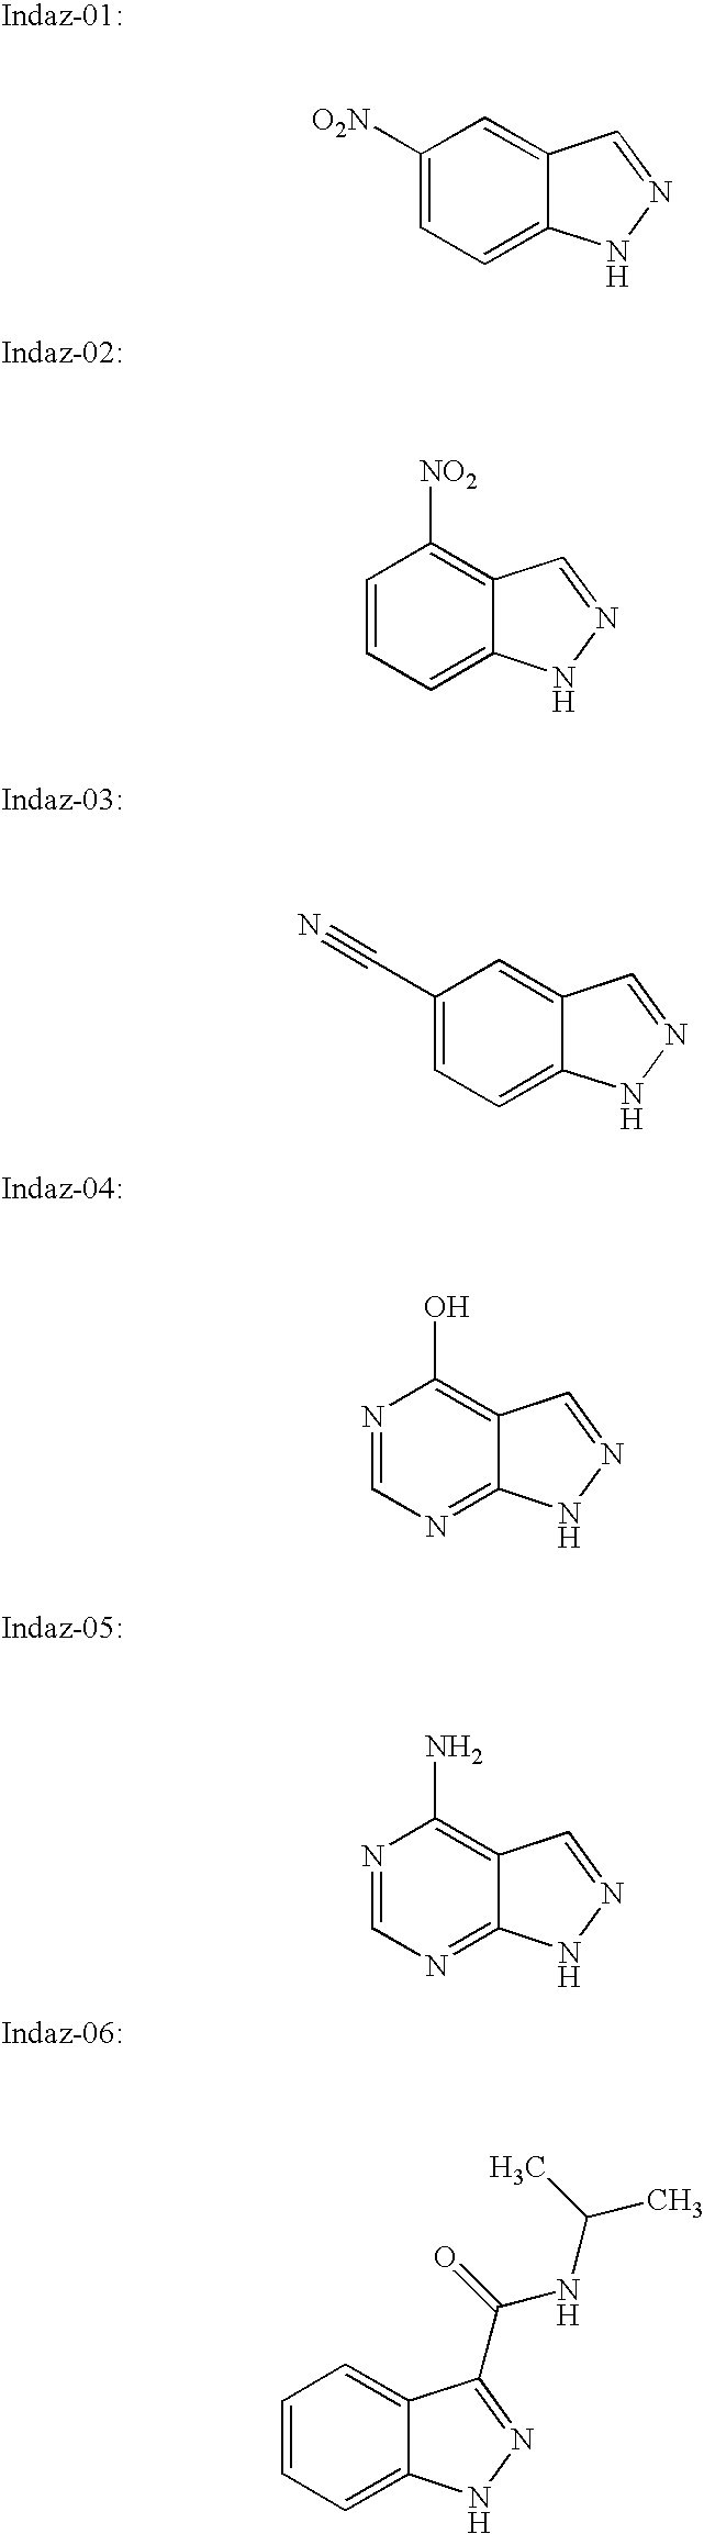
C1([O2N])=CC=C2C(=C1)C=NN2.C1=CC=C2C(=C1[NO2])C=NN2.C1(C#N)=CC=C2C(=C1)C=NN2.N1=CN=C2C(=C1O)C=NN2.N1=CN=C2C(=C1N)C=NN2.C1=CC=C2C(=C1)C(C(=O)NC(C)C)=NN2
